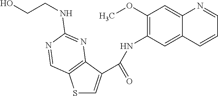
S1C=C(C(NC2=C(OC)C=C3C(=C2)C=CC=N3)=O)C2=C1C=NC(NCCO)=N2
